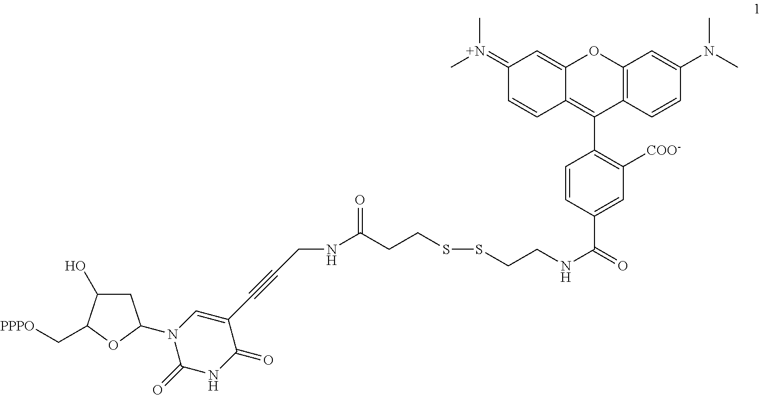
C1(=[N+](C)C)C=CC2=C(C3=C([COO-])C=C(C(=O)NCCSSCCC(NCC#CC4=CN(C5CC(O)C(C[PPPO])O5)C(=O)NC4=O)=O)C=C3)C3=C(OC2=C1)C=C(N(C)C)C=C3
